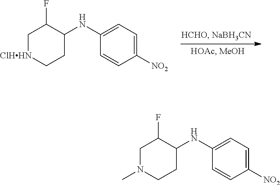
C1[ClHHN]CCC(NC2=CC=C([NO2])C=C2)C1F.C1N(C)CCC(NC2=CC=C([NO2])C=C2)C1F
